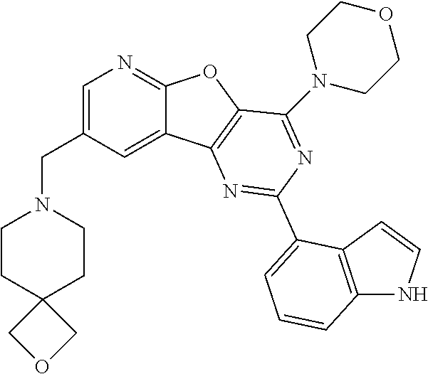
C1=C(CN2CCC3(CC2)COC3)C=C2C(=N1)OC1=C2N=C(C2=CC=CC3=C2C=CN3)N=C1N1CCOCC1
